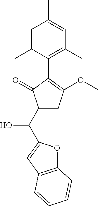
C1=C(C)C(C2=C(OC)CC(C(C3=CC4=C(O3)C=CC=C4)O)C2=O)=C(C)C=C1C
